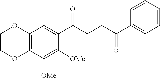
C12=C(C([OMe])=C([OMe])C(C(CCC(C3=CC=CC=C3)=O)=O)=C1)OCCO2
